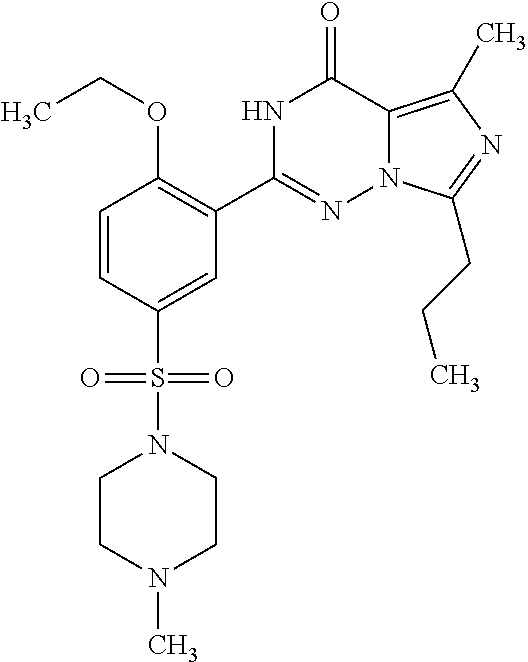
C1=CC(S(=O)(=O)N2CCN(C)CC2)=CC(C2=NN3C(=C(C)N=C3CCC)C(=O)N2)=C1OCC
